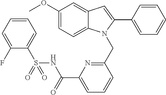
C1(OC)=CC=C2C(=C1)C=C(C1=CC=CC=C1)N2CC1=NC(C(NS(C2=CC=CC=C2F)(=O)=O)=O)=CC=C1
